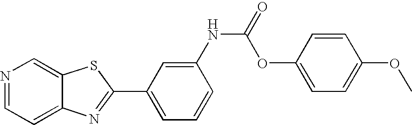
C12=CC=NC=C1SC(C1=CC=CC(NC(=O)OC3=CC=C(OC)C=C3)=C1)=N2
